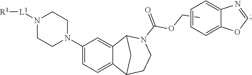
C1(N2CCN([L1][R1])CC2)=CC=C2C(=C1)C1N(C(=O)OCC)CCC2C1.C1=CC=C2C(=C1)N=CO2
